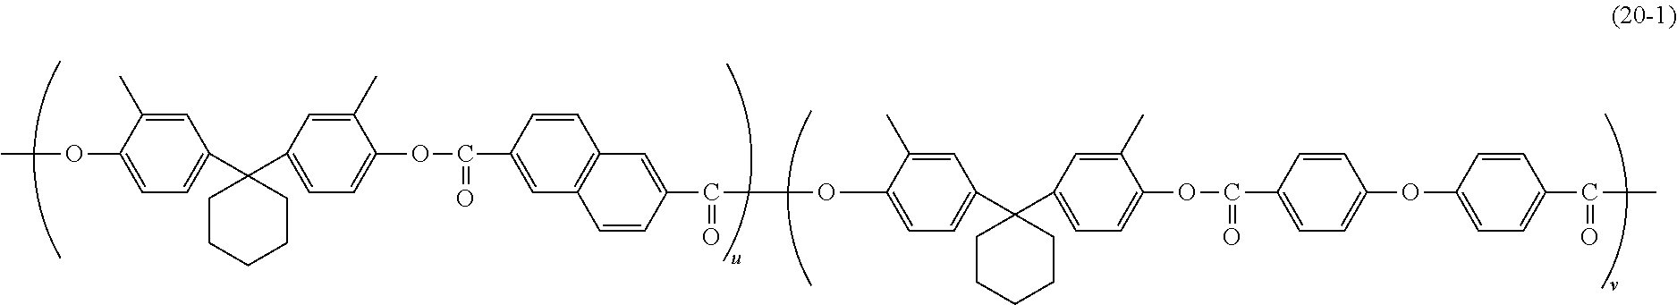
COC1=CC=C(C2(C3=CC=C(OC(C4=CC5=C(C=C4)C=C(C(=O)OC4=CC=C(C6(C7=CC=C(OC(C8=CC=C(OC9=CC=C(C(C)=O)C=C9)C=C8)=O)C(C)=C7)CCCCC6)C=C4C)C=C5)=O)C(C)=C3)CCCCC2)C=C1C
